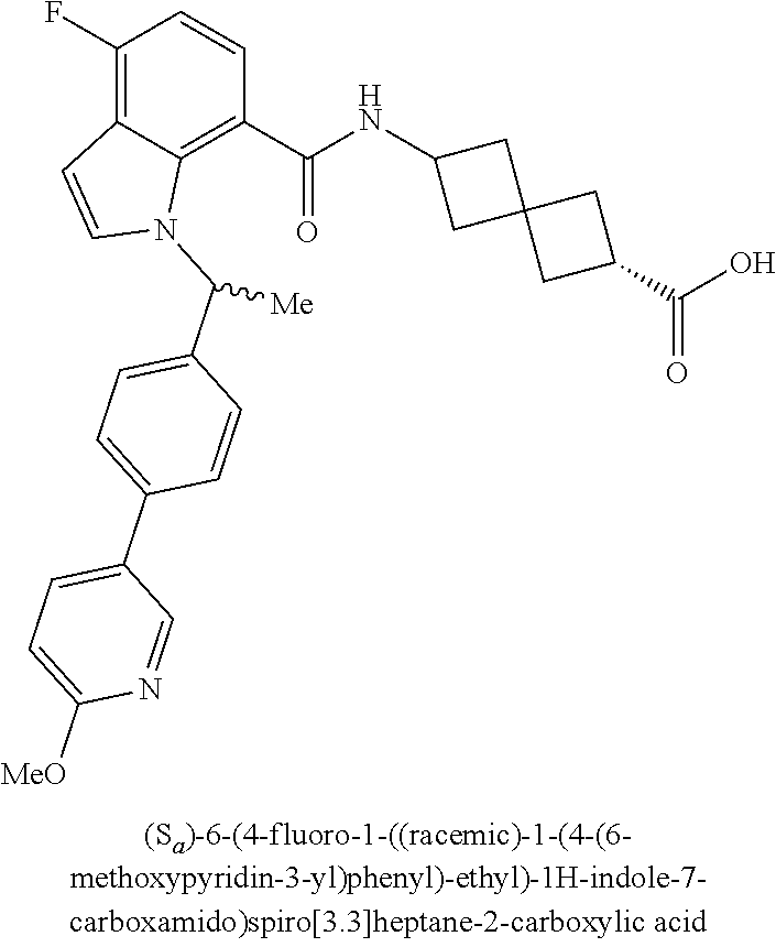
C1(F)=C2C(=C(C(NC3CC4(C3)CC(C(O)=O)C4)=O)C=C1)N(C(C1=CC=C(C3=CC=C([MeO])N=C3)C=C1)[Me])C=C2
